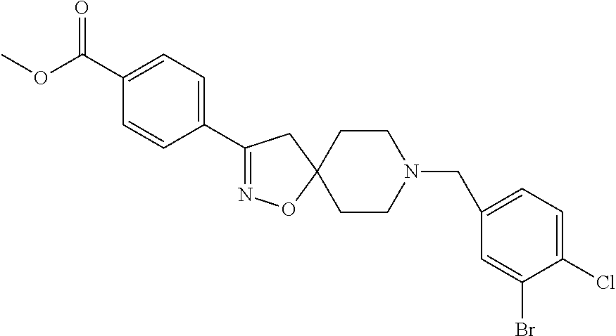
O=C(C1=CC=C(C2=NOC3(C2)CCN(CC2=CC=C(Cl)C(Br)=C2)CC3)C=C1)OC
